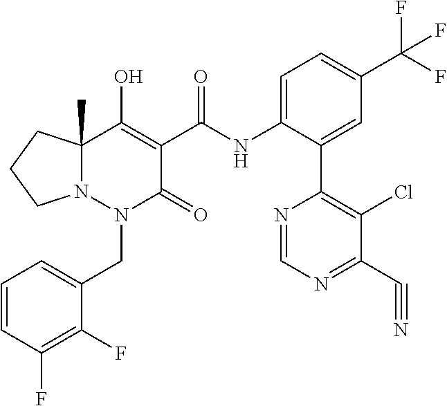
C1=CC(F)=C(F)C(CN2C(=O)C(C(=O)NC3=CC=C(C(F)(F)F)C=C3C3=C(Cl)C(C#N)=NC=N3)=C(O)C3(C)N2CCC3)=C1
